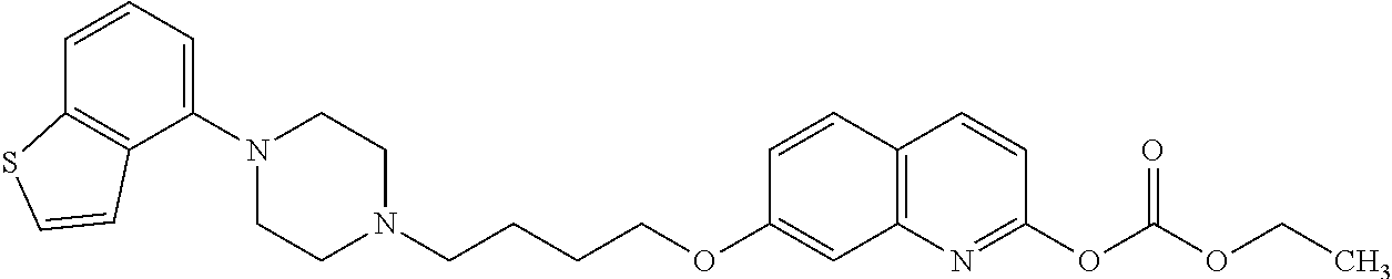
C1=CC2=C(C(N3CCN(CCCCOC4=CC5=C(C=C4)C=CC(OC(OCC)=O)=N5)CC3)=C1)C=CS2
